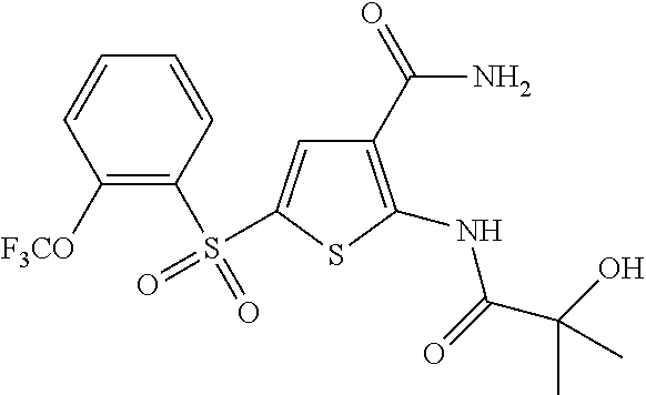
C1(C(N)=O)=C(NC(C(O)(C)C)=O)SC(S(=O)(C2=C([F3CO])C=CC=C2)=O)=C1
